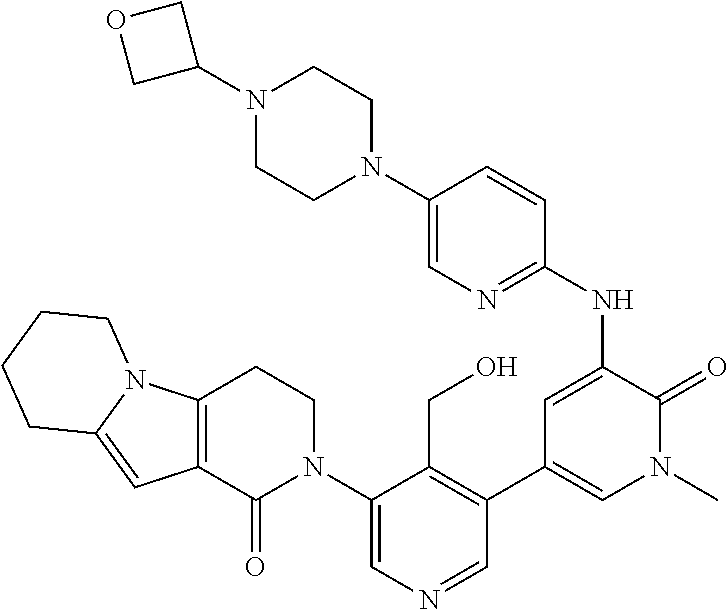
C1(N2CCC3=C(C2=O)C=C2N3CCCC2)=CN=CC(C2=CN(C)C(=O)C(NC3=NC=C(N4CCN(C5COC5)CC4)C=C3)=C2)=C1CO
